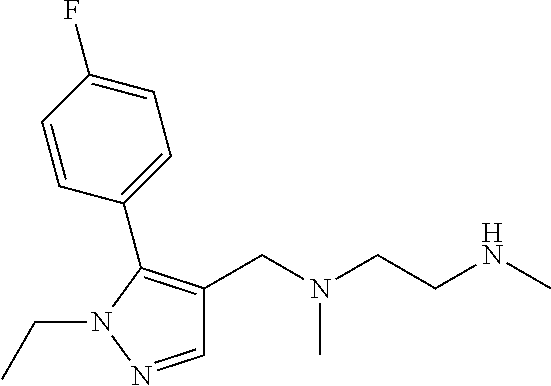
C1=NN(CC)C(C2=CC=C(F)C=C2)=C1CN(CCNC)C
